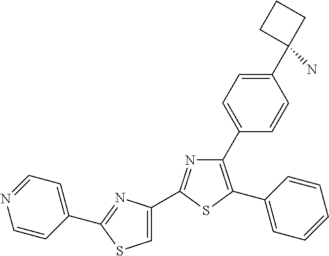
N1=C(C2=CSC(C3=CC=NC=C3)=N2)SC(C2=CC=CC=C2)=C1C1=CC=C(C2(N)CCC2)C=C1
